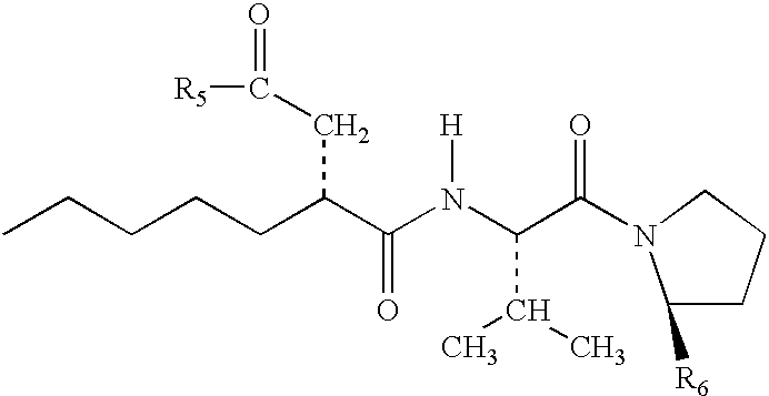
CCCCCC(C(N(C(C(=O)N1C([R6])CCC1)C(C)C)[H])=O)CC([R5])=O
